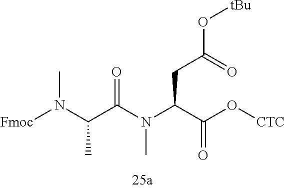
[Fmoc]N(C(C(N(C(C(O[CTC])=O)CC(=O)O[tBu])C)=O)C)C
